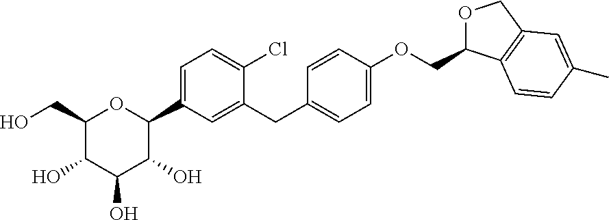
C1(CO)C(O)C(O)C(O)C(C2=CC=C(Cl)C(CC3=CC=C(OCC4OCC5=C4C=CC(C)=C5)C=C3)=C2)O1
